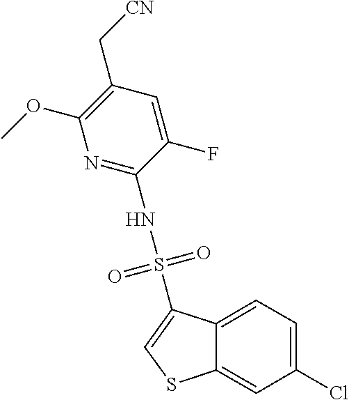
FC1=CC(C[CN])=C(OC)N=C1NS(C1=CSC2=CC(Cl)=CC=C12)(=O)=O
